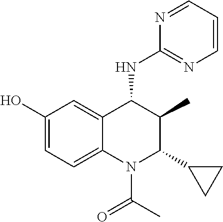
C1(O)=CC=C2C(=C1)C(NC1=NC=CC=N1)C(C)C(C1CC1)N2C(C)=O
